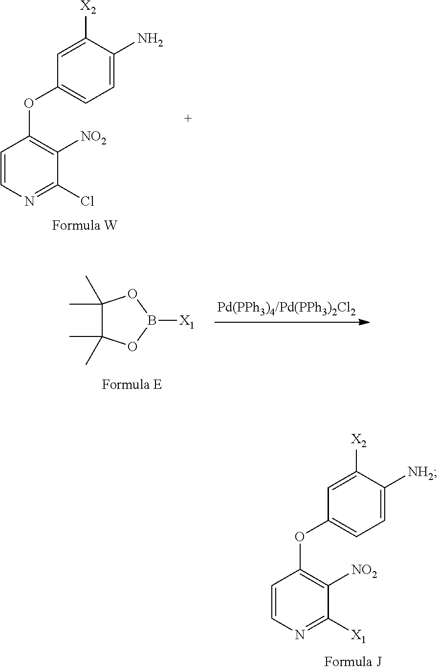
C1=C([NH2])C([X2])=CC(OC2=C([NO2])C([X1])=NC=C2)=C1.C1=C(N)C([X2])=CC(OC2=C([NO2])C(Cl)=NC=C2)=C1.C1(C)(C)C(C)(C)OB([X1])O1
